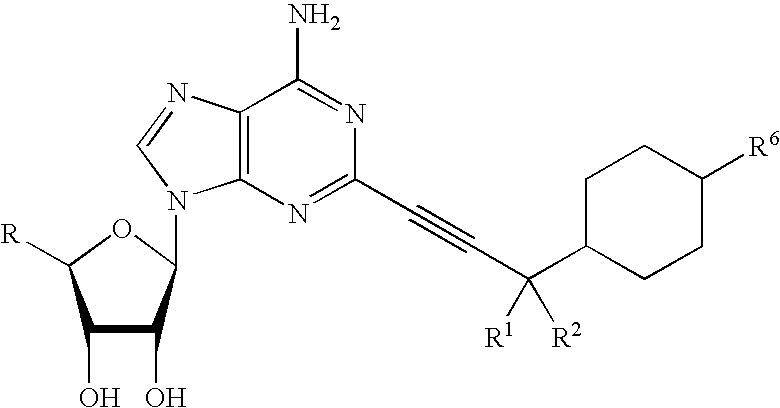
C1(O)C(O)C(N2C3=C(N=C2)C(N)=NC(C#CC(C2CCC([R6])CC2)([R1])[R2])=N3)OC1[R]
